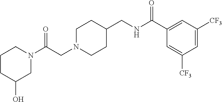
C(CN1CCC(CNC(C2=CC([CF3])=CC([CF3])=C2)=O)CC1)(=O)N1CCCC(O)C1
